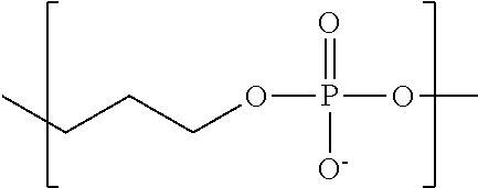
C(CCOP(OC)(=O)[O-])C
